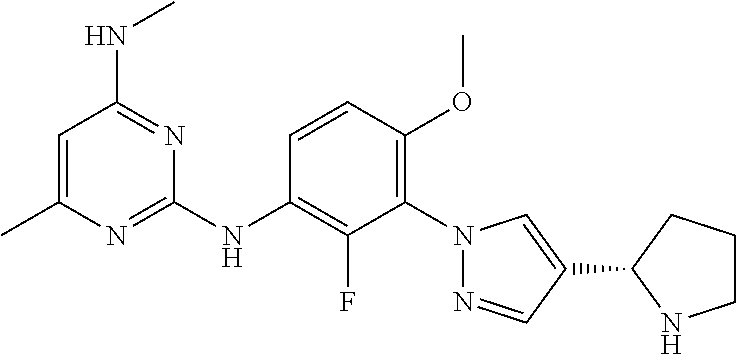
C1=CC(OC)=C(N2N=CC(C3NCCC3)=C2)C(F)=C1NC1=NC(C)=CC(NC)=N1
